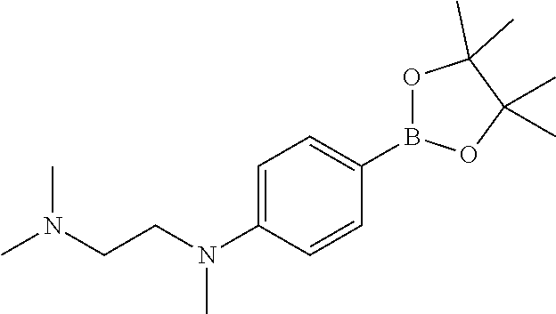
CN(CCN(C1=CC=C(B2OC(C)(C)C(C)(C)O2)C=C1)C)C
